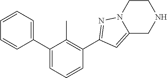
C1(C2=CC=CC(C3=NN4C(=C3)CNCC4)=C2C)=CC=CC=C1
